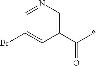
C1(C(*)=O)=CN=CC(Br)=C1
